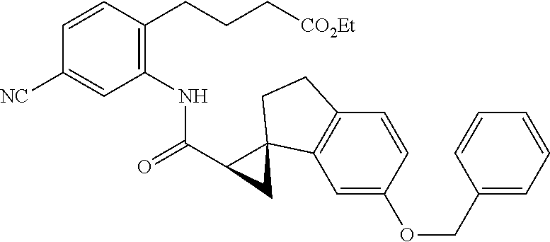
C1=CC(CCC[CO2Et])=C(NC(=O)C2C3(C4=C(C=CC(OCC5=CC=CC=C5)=C4)CC3)C2)C=C1[NC]
